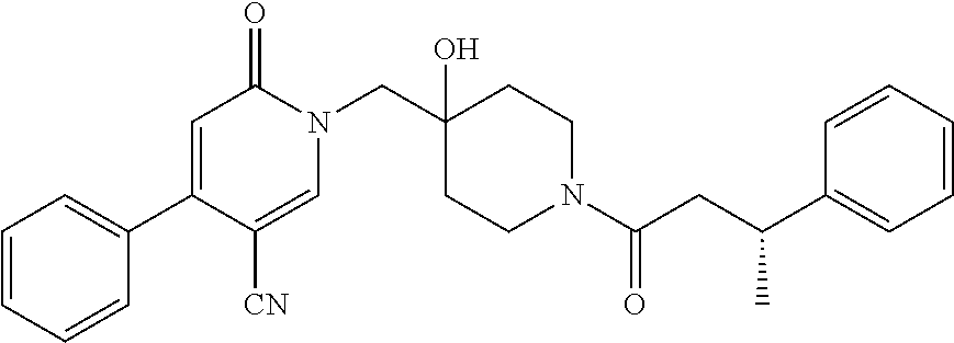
N1(CC2(O)CCN(C(=O)CC(C3=CC=CC=C3)C)CC2)C(=O)C=C(C2=CC=CC=C2)C([CN])=C1
